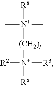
[R3][N+]([(CH2)t][N+](C)(C)[R8])([R2])[R8]
